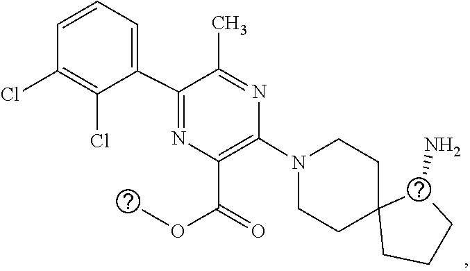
C1C2(CCCC2N)CCN(C2=C(C(=O)OC)N=C(C3=CC=CC(Cl)=C3Cl)C(C)=N2)C1
